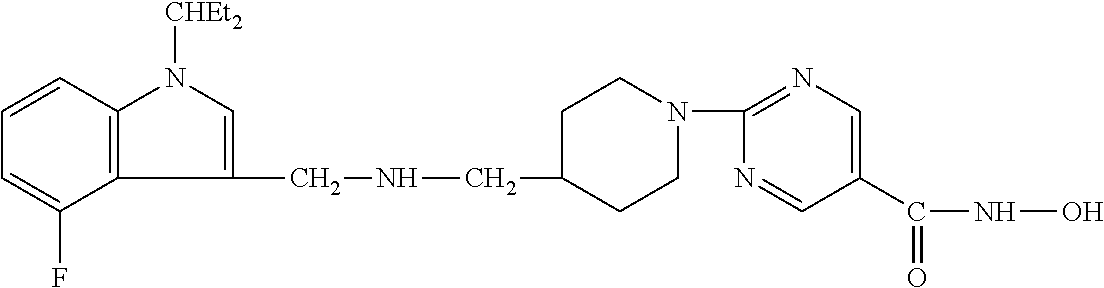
C1(CNCC2CCN(C3=NC=C(C(NO)=O)C=N3)CC2)=CN([CHEt2])C2=C1C(F)=CC=C2
